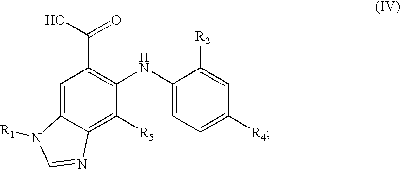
C1=C2C(=C([R5])C(NC3=CC=C([R4])C=C3[R2])=C1C(O)=O)N=CN2[R1]
